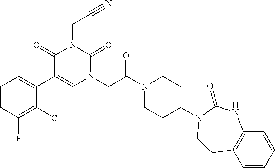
C1=CC(F)=C(Cl)C(C2=CN(CC(N3CCC(N4C(=O)NC5=C(C=CC=C5)CC4)CC3)=O)C(=O)N(CC#N)C2=O)=C1
